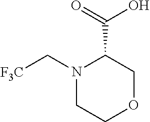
O=C(O)C1N(C[F3C])CCOC1
